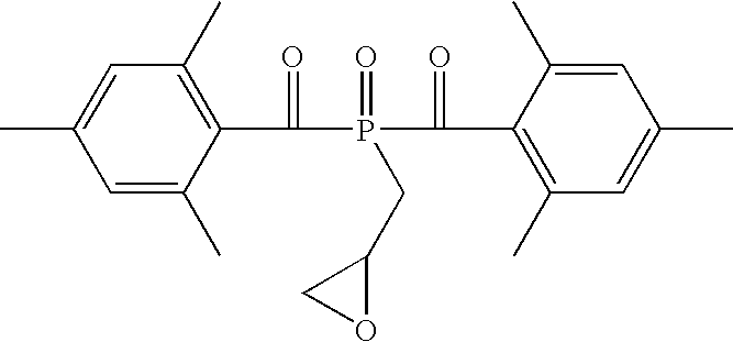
C1=C(C)C(C(P(C(C2=C(C)C=C(C)C=C2C)=O)(=O)CC2CO2)=O)=C(C)C=C1C
